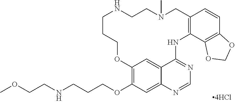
C(CCOC1=C2C=C3C(=C1)N=CN=C3NC1=C(C=CC3=C1OCO3)CN(C)CCNCCCO2)NCCOC
